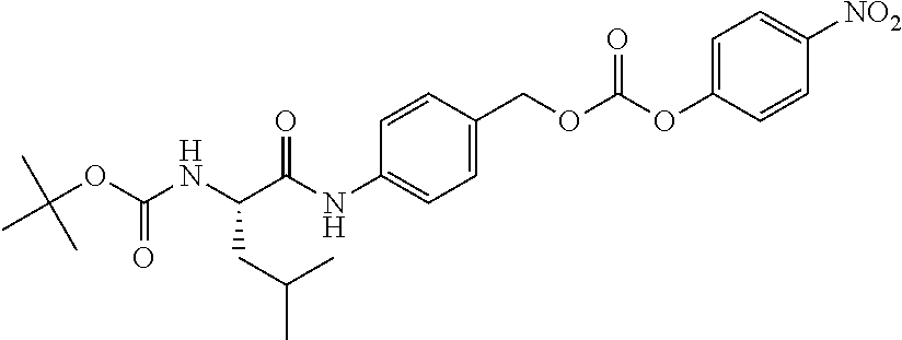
C(OC(NC(C(NC1=CC=C(COC(OC2=CC=C([NO2])C=C2)=O)C=C1)=O)CC(C)C)=O)(C)(C)C
